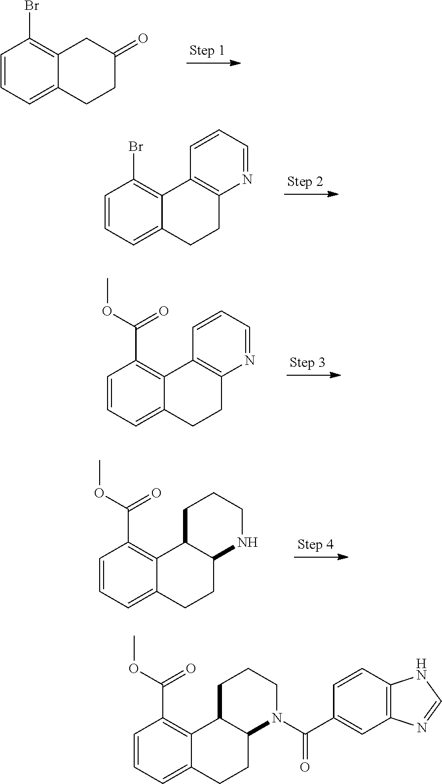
C1=CC=C2C(=C1Br)CC(=O)CC2.C1=CC=C2C(=C1Br)C1=C(CC2)N=CC=C1.C1=CC=C2C(=C1C(OC)=O)C1=C(CC2)N=CC=C1.C1=CC=C2C(=C1C(OC)=O)C1C(CC2)NCCC1.C1=CC=C2C(=C1C(OC)=O)C1C(CC2)N(C(C2=CC3=C(C=C2)NC=N3)=O)CCC1
